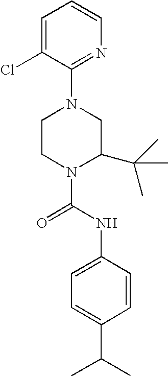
N1(C(NC2=CC=C(C(C)C)C=C2)=O)C(C(C)(C)C)CN(C2=NC=CC=C2Cl)CC1
